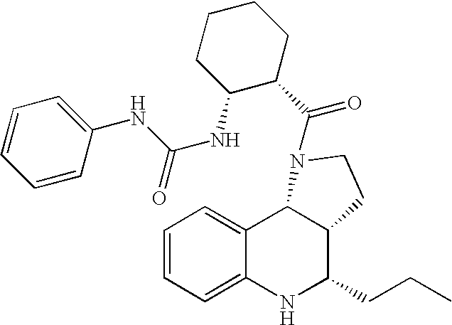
C12=CC=CC=C1NC(CCC)C1C2N(C(C2CCCCC2NC(NC2=CC=CC=C2)=O)=O)CC1
